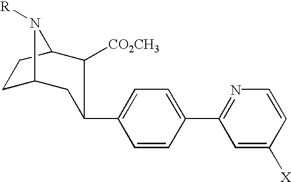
C1C2CC(C3=CC=C(C4=NC=CC([X])=C4)C=C3)C([CO2CH3])C(C1)N2[R]
